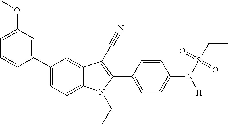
C1(C2=CC(OC)=CC=C2)=CC=C2C(=C1)C(C#N)=C(C1=CC=C(N(S(CC)(=O)=O)[H])C=C1)N2CC
